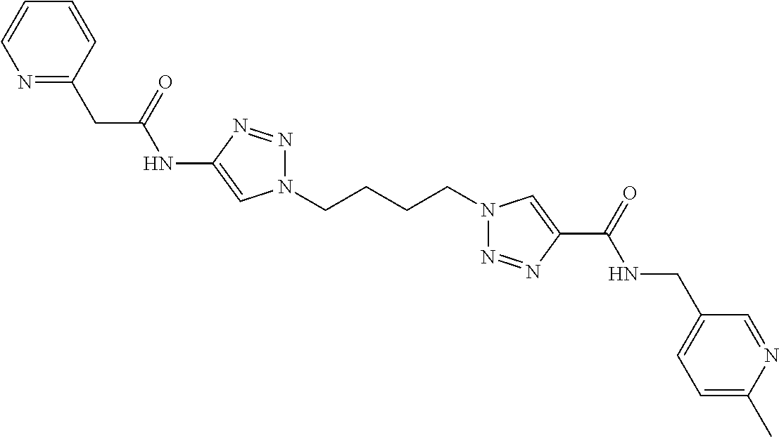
C1(NC(CC2=NC=CC=C2)=O)=CN(CCCCN2N=NC(C(=O)NCC3=CC=C(C)N=C3)=C2)N=N1
